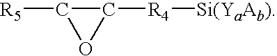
[R5]C1OC1[R4][Si(YaAb)]
